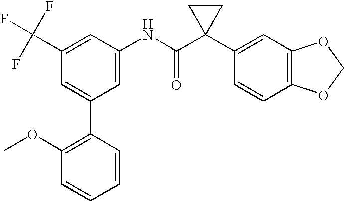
C1(C(F)(F)F)=CC(NC(C2(C3=CC4=C(C=C3)OCO4)CC2)=O)=CC(C2=C(OC)C=CC=C2)=C1
